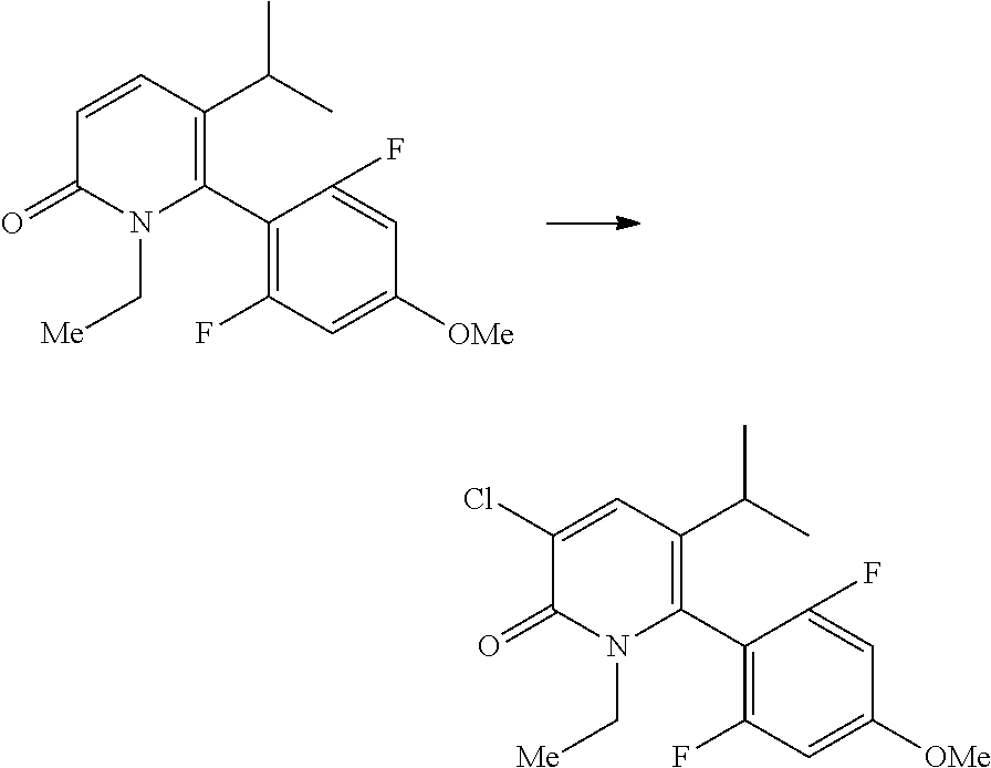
C1(C2=C(C(C)C)C=CC(=O)N2C[Me])=C(F)C=C([OMe])C=C1F.C1(C2=C(C(C)C)C=C(Cl)C(=O)N2C[Me])=C(F)C=C([OMe])C=C1F
